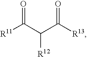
[R11]C(C(C([R13])=O)[R12])=O
